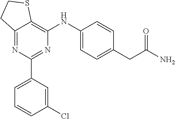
C12=NC(C3=CC=CC(Cl)=C3)=NC(NC3=CC=C(CC(=O)N)C=C3)=C1SCC2
